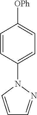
C1=CC(N2C=CC=N2)=CC=C1[OPh]
